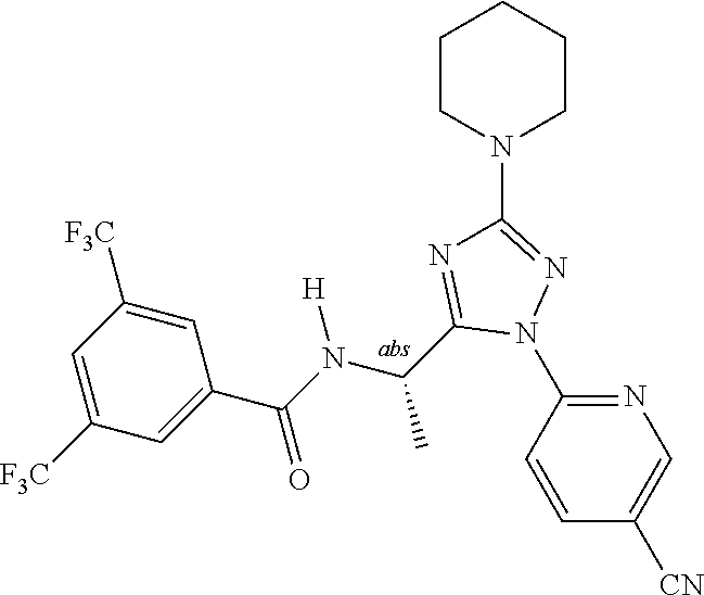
C1(N2N=C(N3CCCCC3)N=C2C(C)N([H])C(=O)C2=CC([F3C])=CC([F3C])=C2)=NC=C([CN])C=C1
